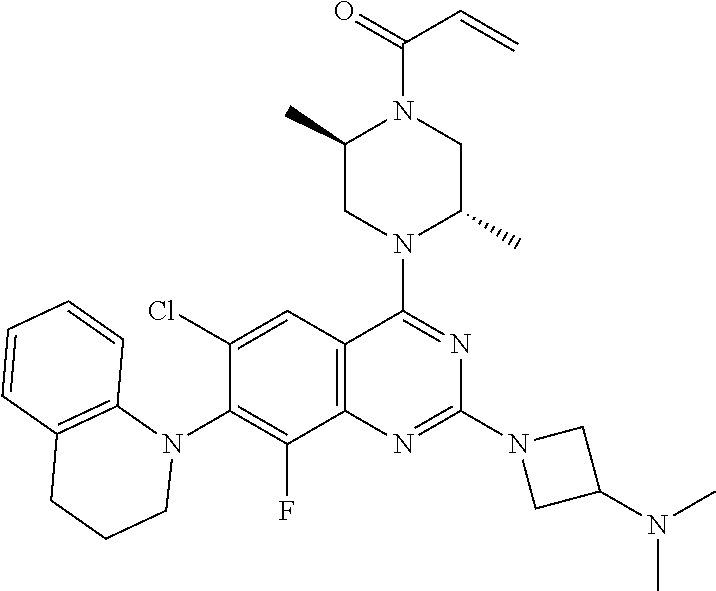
C12=C(C=C(Cl)C(N3C4=C(C=CC=C4)CCC3)=C1F)C(N1C(C)CN(C(=O)C=C)C(C)C1)=NC(N1CC(N(C)C)C1)=N2
